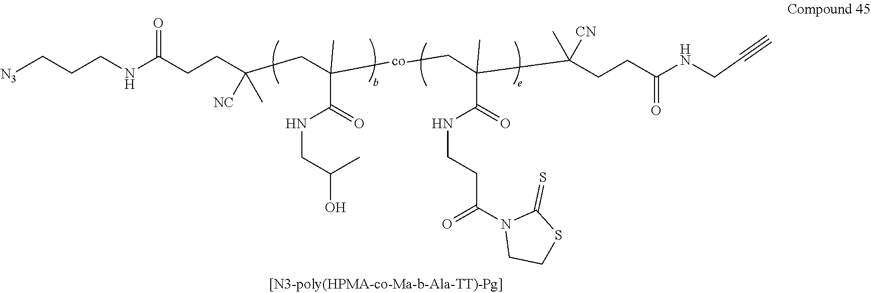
N(C(CCC(CC([co]CC(C(CCC(NCC#C)=O)([CN])C)(C)C(NCCC(N1CCSC1=S)=O)=O)(C(=O)NCC(O)C)C)(C)[NC])=O)CCC[N3]
